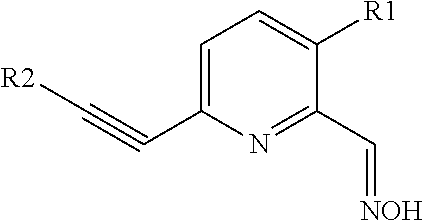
C(C1=CC=C([R1])C(C=[NOH])=N1)#C[R2]
